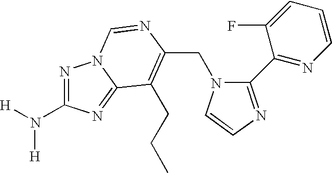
C(N1C(C2=NC=CC=C2F)=NC=C1)C1=C(CCC)C2=NC(N([H])[H])=NN2C=N1
